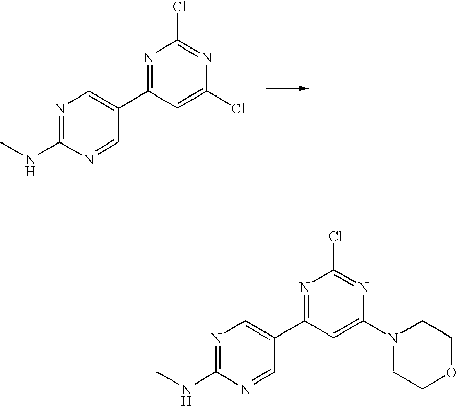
N1=C(C2=CN=C(NC)N=C2)C=C(Cl)N=C1Cl.N1=C(C2=CN=C(NC)N=C2)C=C(N2CCOCC2)N=C1Cl
